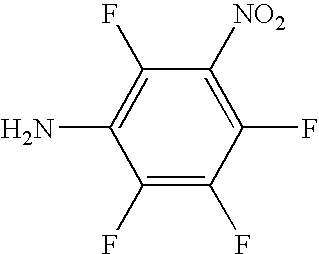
C1(F)=C(F)C(F)=C([NO2])C(F)=C1N
